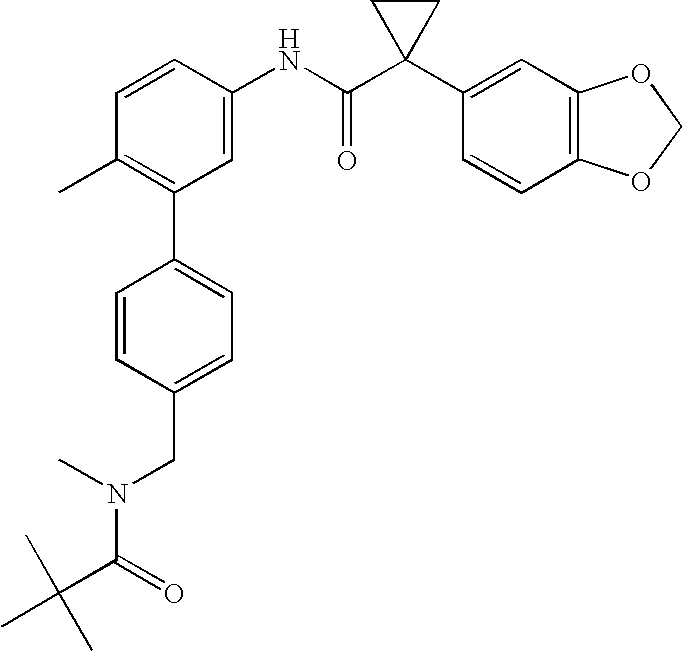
C1=CC(NC(C2(C3=CC4=C(C=C3)OCO4)CC2)=O)=CC(C2=CC=C(CN(C(C(C)(C)C)=O)C)C=C2)=C1C
